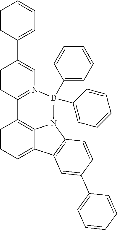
C1=CC=C2C3=C1C1=N(B(C4=CC=CC=C4)(C4=CC=CC=C4)N3C3=C2C=C(C2=CC=CC=C2)C=C3)C=C(C2=CC=CC=C2)C=C1
